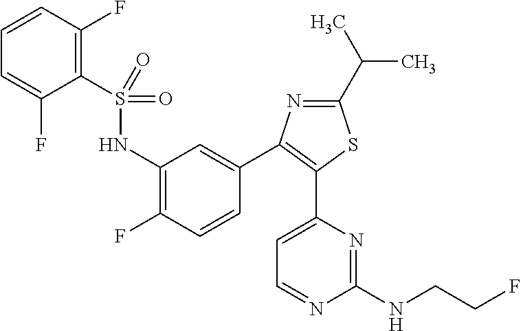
C1=CC(F)=C(S(NC2=C(F)C=CC(C3=C(C4=CC=NC(NCCF)=N4)SC(C(C)C)=N3)=C2)(=O)=O)C(F)=C1
